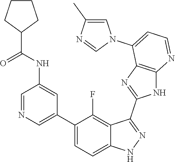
C1=NC=C(C2=CC=C3C(=C2F)C(C2=NC4=C(N2)N=CC=C4N2C=C(C)N=C2)=NN3)C=C1NC(=O)C1CCCC1
